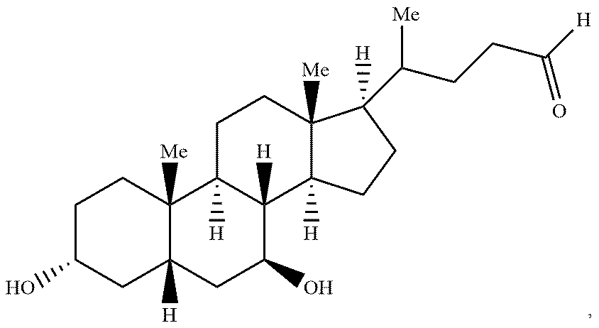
C1C(O)CC2([H])C([Me])(C1)C1([H])C([H])(C(O)C2)C2([H])C([Me])(CC1)C([H])(C(CCC([H])=O)[Me])CC2
